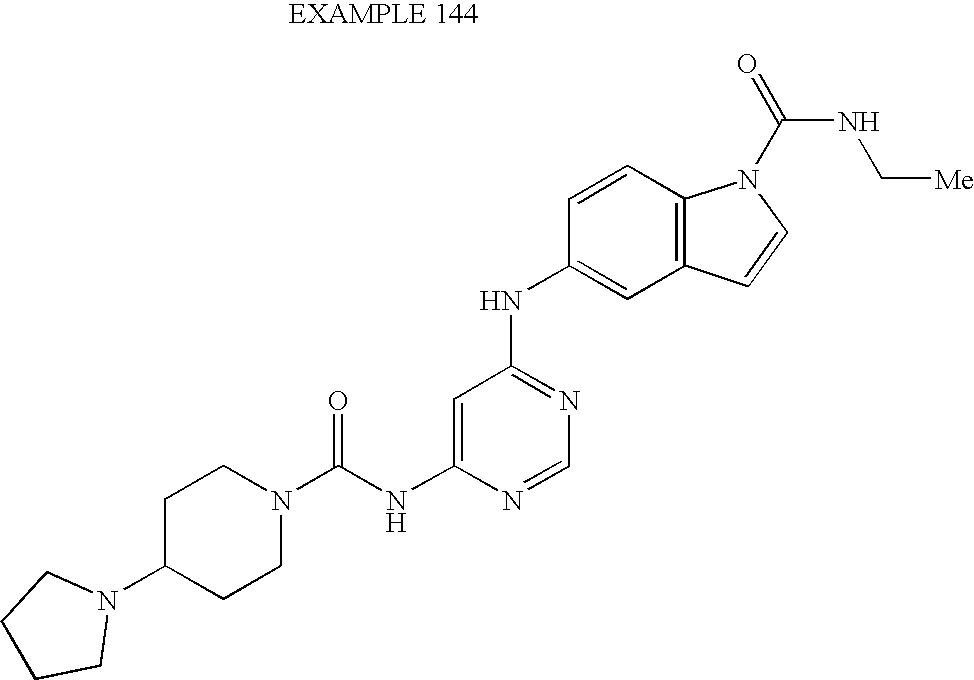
C1=C(NC(N2CCC(N3CCCC3)CC2)=O)N=CN=C1NC1=CC2=C(C=C1)N(C(=O)NC[Me])C=C2
